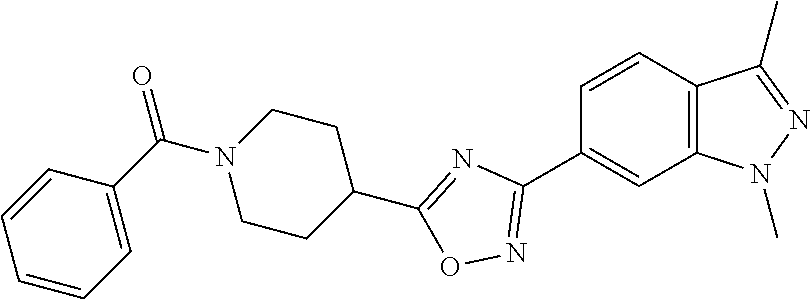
C1=CC2=C(C=C1C1=NOC(C3CCN(C(C4=CC=CC=C4)=O)CC3)=N1)N(C)N=C2C
